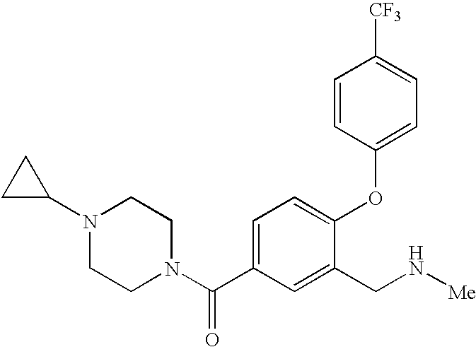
C1=C(C(N2CCN(C3CC3)CC2)=O)C=C(CN[Me])C(OC2=CC=C([CF3])C=C2)=C1
